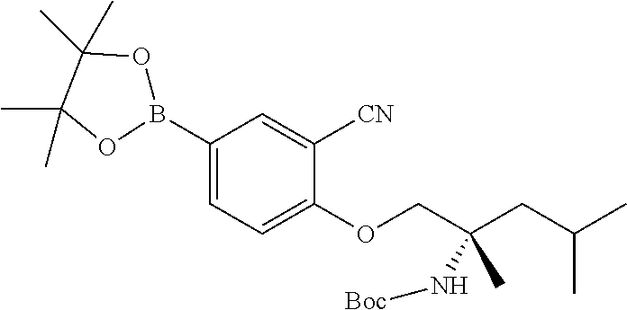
B1(C2=CC=C(OCC(CC(C)C)(C)N[Boc])C([CN])=C2)OC(C)(C)C(C)(C)O1
